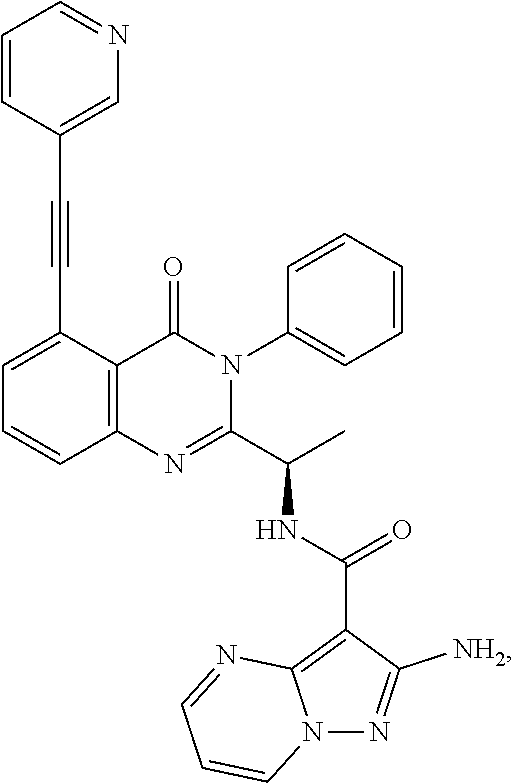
C1=C(C#CC2=CN=CC=C2)C2=C(C=C1)N=C(C(C)NC(C1=C3N(N=C1[NH2])C=CC=N3)=O)N(C1=CC=CC=C1)C2=O
